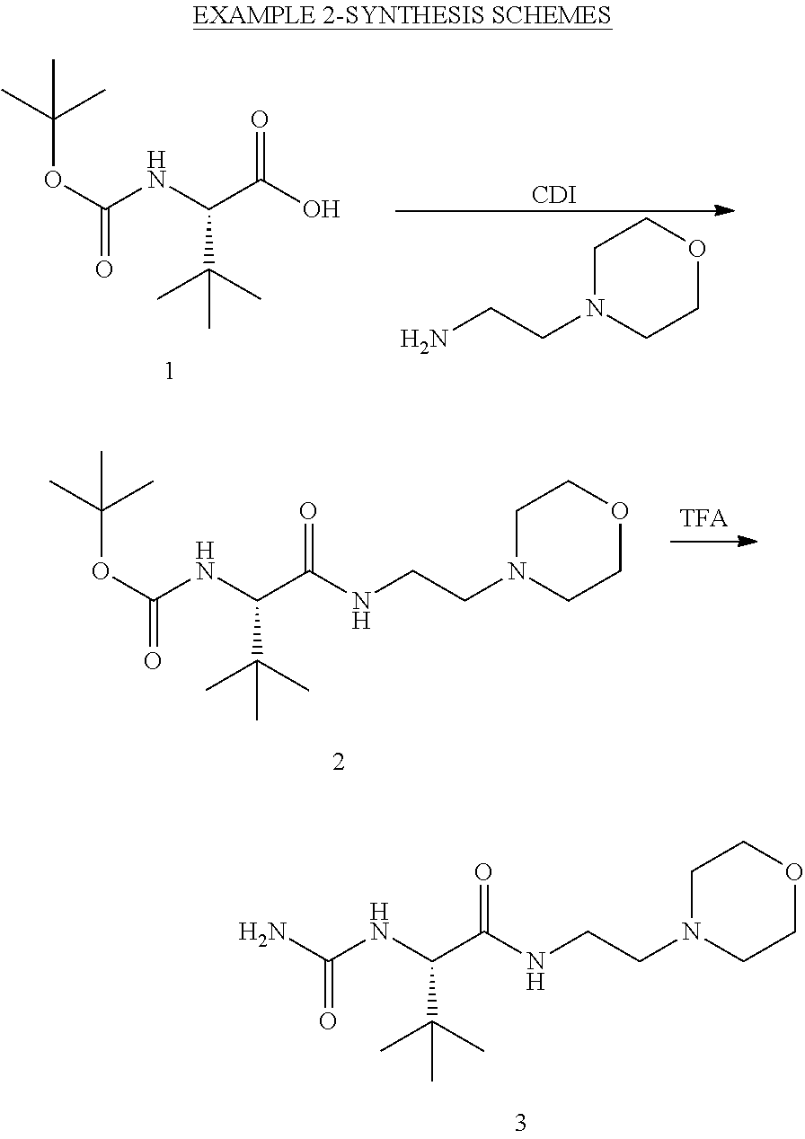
C(OC(=O)NC(C(O)=O)C(C)(C)C)(C)(C)C.C1N(CCN)CCOC1.[CDI].C(OC(=O)NC(C(NCCN1CCOCC1)=O)C(C)(C)C)(C)(C)C.NC(=O)NC(C(NCCN1CCOCC1)=O)C(C)(C)C
